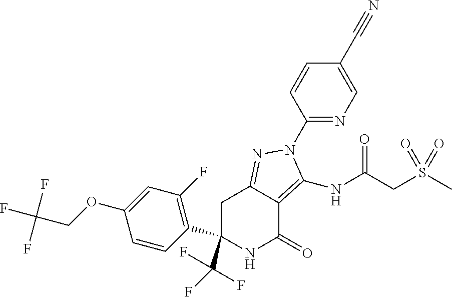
C1(C(F)(F)F)(C2=C(F)C=C(OCC(F)(F)F)C=C2)NC(=O)C2=C(NC(=O)CS(C)(=O)=O)N(C3=NC=C(C#N)C=C3)N=C2C1
